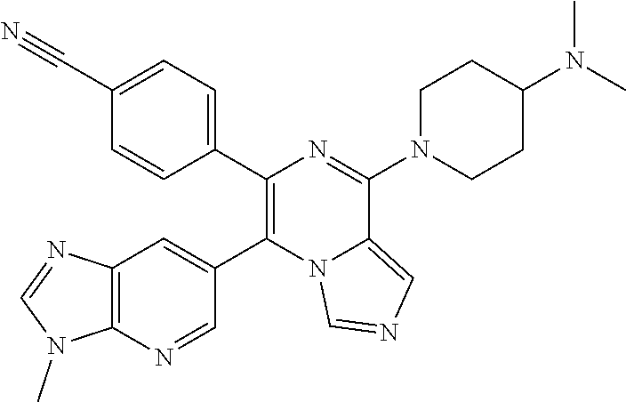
C12=C(N=CC(C3=C(C4=CC=C(C#N)C=C4)N=C(N4CCC(N(C)C)CC4)C4=CN=CN34)=C1)N(C)C=N2
